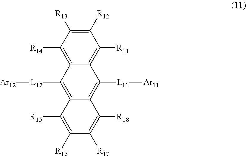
C1([R11])=C2C(=C([R14])C([R13])=C1[R12])C([L12][Ar12])=C1C(=C2[L11][Ar11])C([R18])=C([R17])C([R16])=C1[R15]
